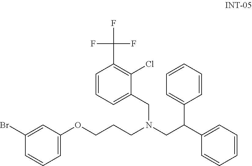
C1(Br)=CC(OCCCN(CC(C2=CC=CC=C2)C2=CC=CC=C2)CC2=CC=CC(C(F)(F)F)=C2Cl)=CC=C1
